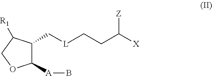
C1([A]B)C(C[L]CCC([X])[Z])C([R1])CO1
